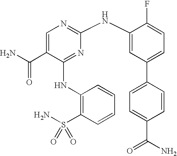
N(C1=NC(NC2=CC(C3=CC=C(C(=O)N)C=C3)=CC=C2F)=NC=C1C(N)=O)C1=C(S(N)(=O)=O)C=CC=C1
